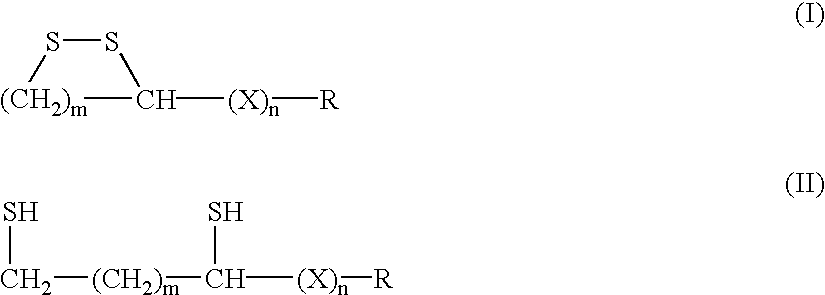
[(CH2)m]1C([(X)n][R])SS1.SC[(CH2)m]C(S)[(X)n][R]
